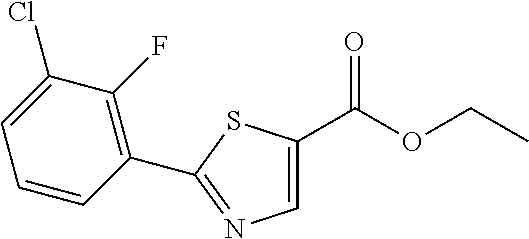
C1=C(C(OCC)=O)SC(C2=C(F)C(Cl)=CC=C2)=N1
